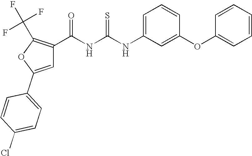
C1=C(NC(NC(=O)C2=C(C(F)(F)F)OC(C3=CC=C(Cl)C=C3)=C2)=S)C=C(OC2=CC=CC=C2)C=C1
